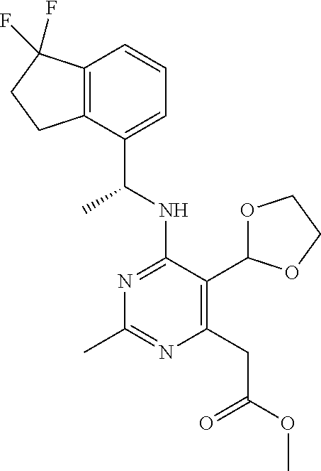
N1=C(NC(C)C2=CC=CC3=C2CCC3(F)F)C(C2OCCO2)=C(CC(=O)OC)N=C1C
